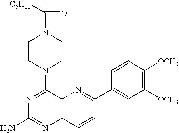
C1(N2CCN(C([C5H11])=O)CC2)=NC(N)=NC2=C1N=C(C1=CC([OCH3])=C([OCH3])C=C1)C=C2
